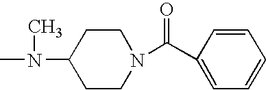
C1=C(C(=O)N2CCC(N(C)C)CC2)C=CC=C1
